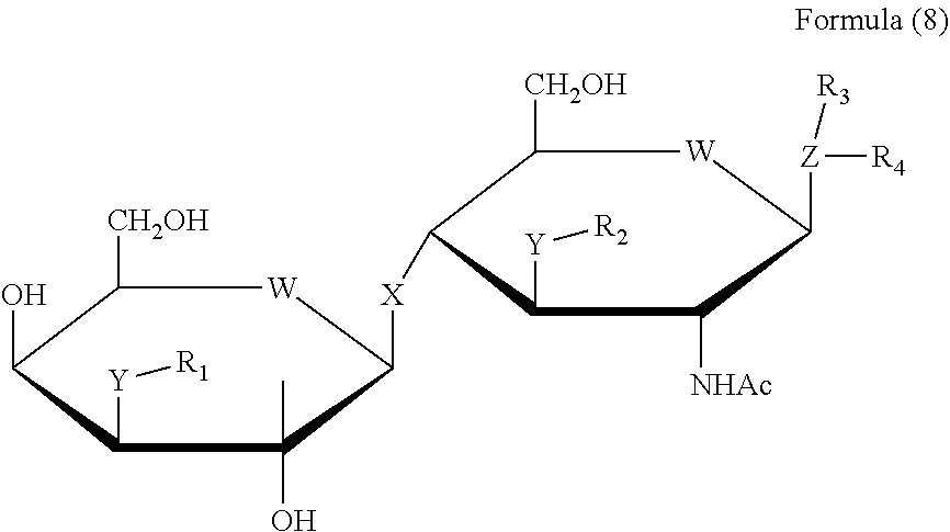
C1([CH2OH])C([X]C2[W]C([CH2OH])C(O)C([Y][R1])C2(O)C)C([Y][R2])C([NHAc])C([Z]([R4])[R3])[W]1
